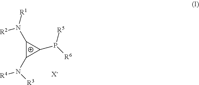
C1(N([R1])[R2])C(N([R4])[R3])C1P([R6])[R5].[X-]
